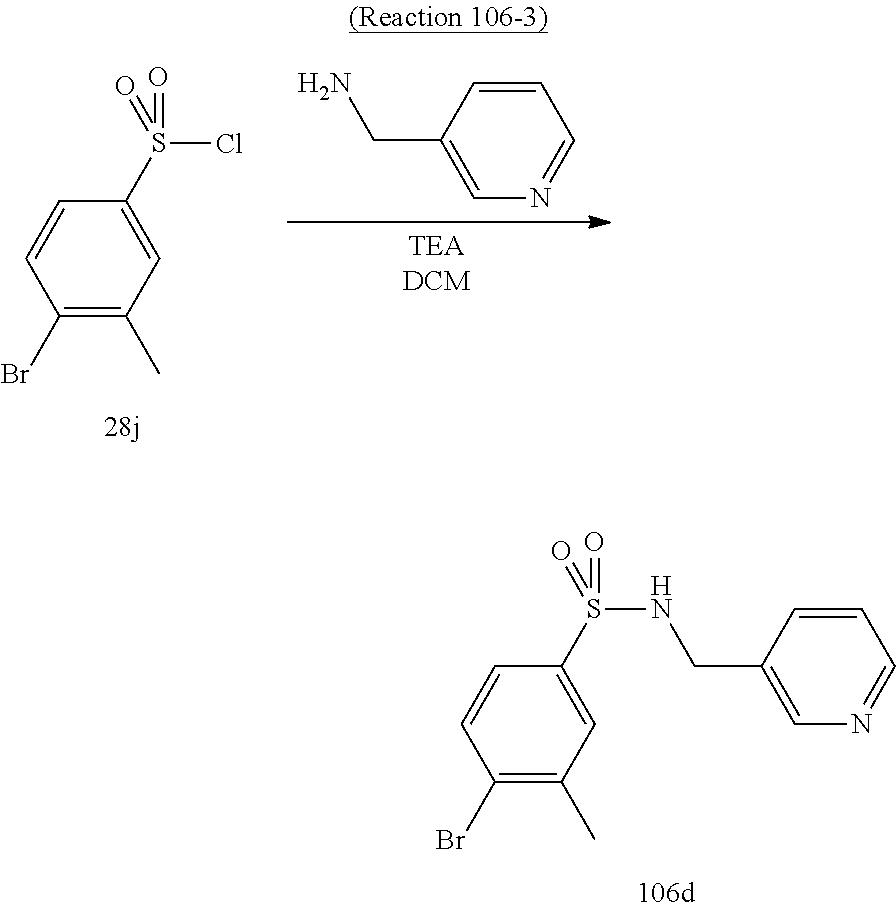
C1(Br)=C(C)C=C(S(=O)(=O)NCC2=CN=CC=C2)C=C1.[TEADCM].C1=CC(CN)=CN=C1.C1(Br)=C(C)C=C(S(=O)(Cl)=O)C=C1
